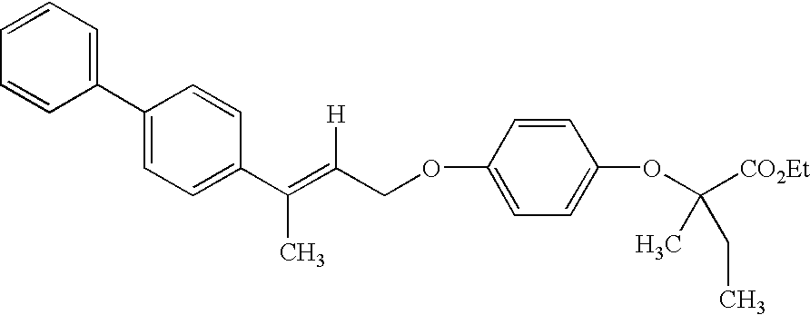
C1=CC=C(C2=CC=C(C(=C(COC3=CC=C(OC(C)(CC)[CO2Et])C=C3)[H])C)C=C2)C=C1
